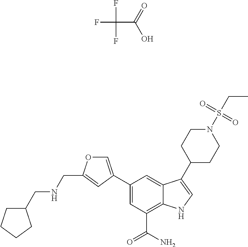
FC(F)(F)C(O)=O.C1=C(C2=CC(C(N)=O)=C3C(=C2)C(C2CCN(S(CC)(=O)=O)CC2)=CN3)C=C(CNCC2CCCC2)O1
